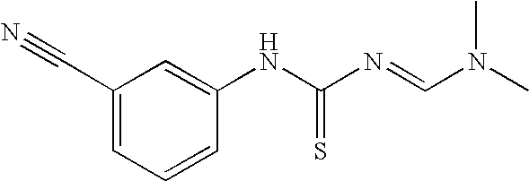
C1(C#N)=CC=CC(NC(N=CN(C)C)=S)=C1
